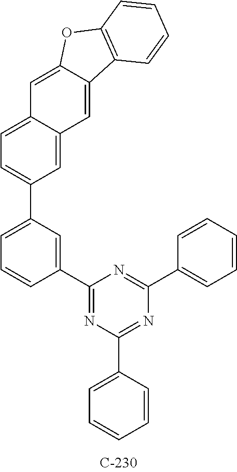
C1=C2C(=CC3=CC(C4=CC=CC(C5=NC(C6=CC=CC=C6)=NC(C6=CC=CC=C6)=N5)=C4)=CC=C13)C1=C(O2)C=CC=C1
